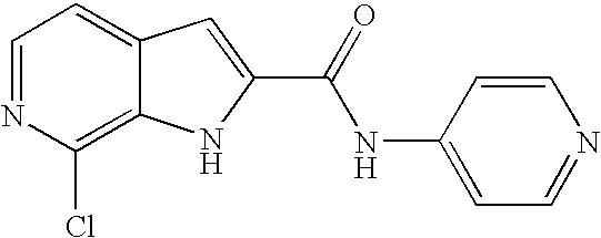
C1=NC(Cl)=C2C(=C1)C=C(C(=O)NC1=CC=NC=C1)N2
